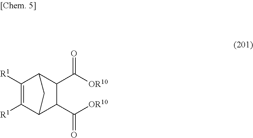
C1([R1])=C([R1])C2C(C([OR10])=O)C(C([OR10])=O)C1C2
